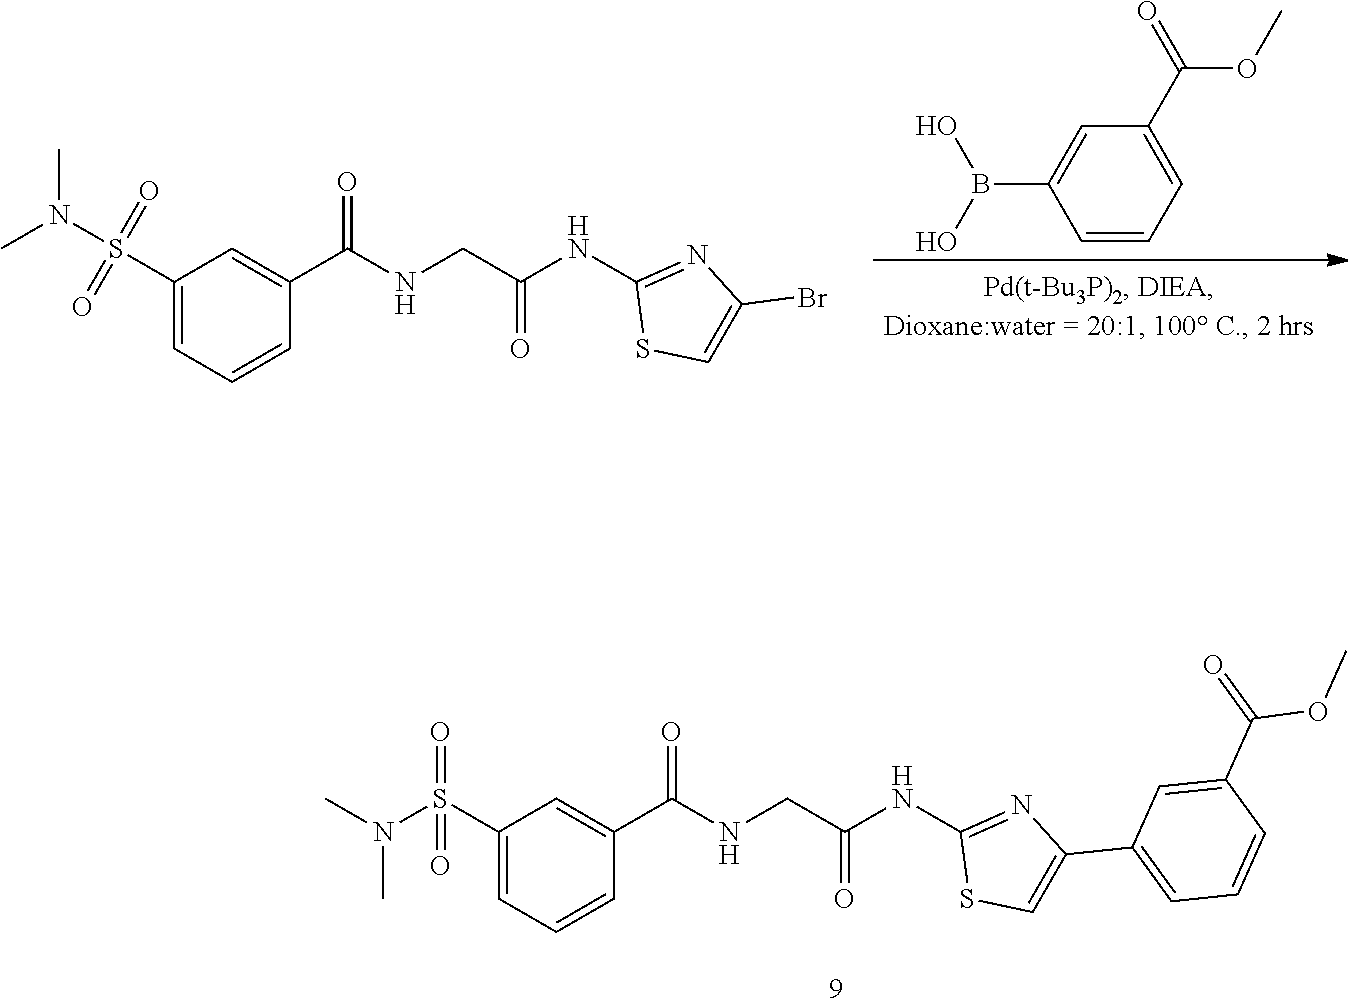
C1(S(N(C)C)(=O)=O)=CC=CC(C(NCC(NC2=NC(Br)=CS2)=O)=O)=C1.C1=CC=C(C(=O)OC)C=C1B(O)O.C1(S(N(C)C)(=O)=O)=CC=CC(C(NCC(NC2=NC(C3=CC=CC(C(=O)OC)=C3)=CS2)=O)=O)=C1
